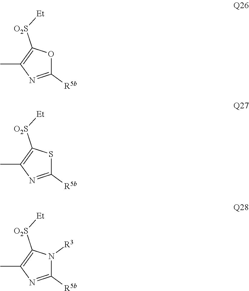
O1C([R5b])=NC(C)=C1[O2S][Et].S1C([R5b])=NC(C)=C1[O2S][Et].N1([R3])C([R5b])=NC(C)=C1[O2S][Et]
